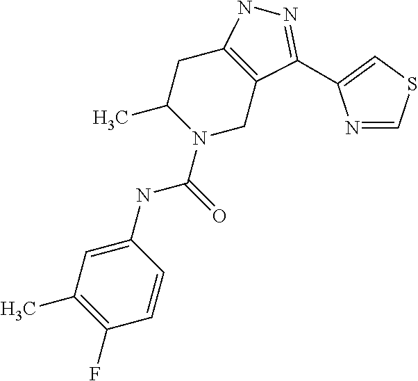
C1C2=C(CN(C(NC3=CC(C)=C(F)C=C3)=O)C1C)C(C1=CSC=N1)=NN2
